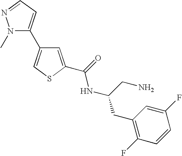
C1=C(C(=O)NC(CN)CC2=C(F)C=CC(F)=C2)SC=C1C1=CC=NN1C
